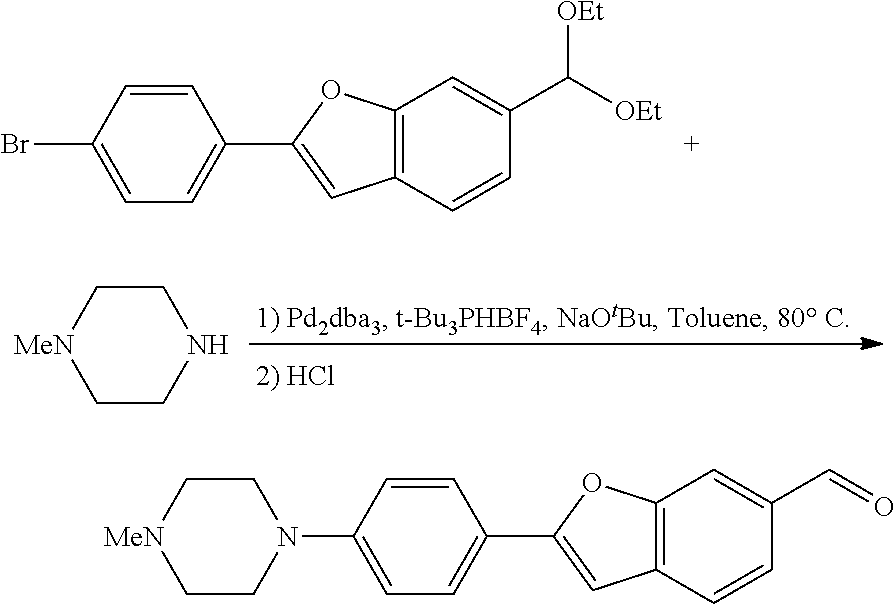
BrC1=CC=C(C2=CC3=C(O2)C=C(C([OEt])[OEt])C=C3)C=C1.C1CNCC[MeN]1.C1CN(C2=CC=C(C3=CC4=C(O3)C=C(C=O)C=C4)C=C2)CC[MeN]1
